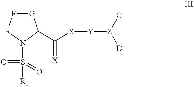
[G]1F[E]N(S(=O)(=O)[R1])C1C(S[Y][Z](C)[D])=[X]
